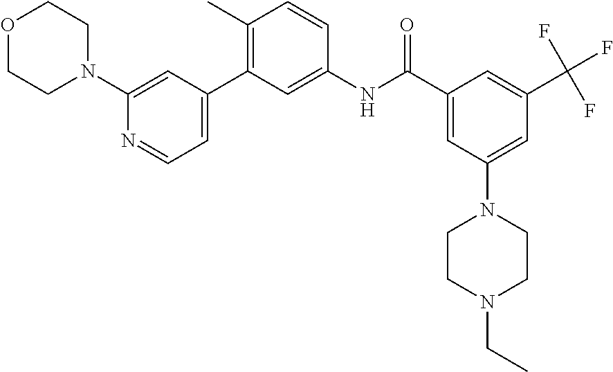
C1(C2=C(C)C=CC(NC(C3=CC(N4CCN(CC)CC4)=CC(C(F)(F)F)=C3)=O)=C2)=CC=NC(N2CCOCC2)=C1
